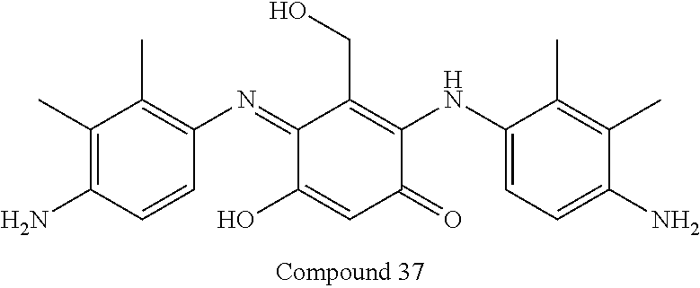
C1(=NC2=C(C)C(C)=C(N)C=C2)C(O)=CC(=O)C(NC2=CC=C(N)C(C)=C2C)=C1CO
